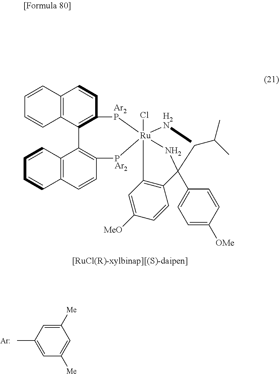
C12=C(C=CC3=C1C1=C(C=CC4=C1C=CC=C4)[Ar2P][Ru]1(Cl)([H2N]C)([PAr2]3)NC(C3=CC=C([OMe])C=C3)(CC(C)C)C3=C1C=C([MeO])C=C3)C=CC=C2.C1([Me])=CC(C)=CC([Me])=C1.[Ar]
